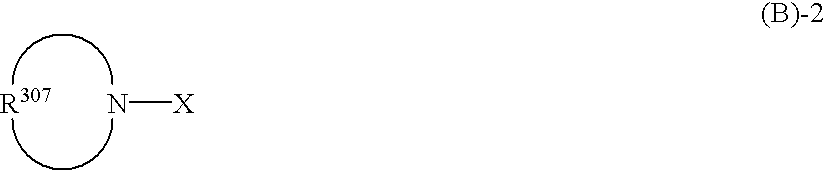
[R307].N[X]
